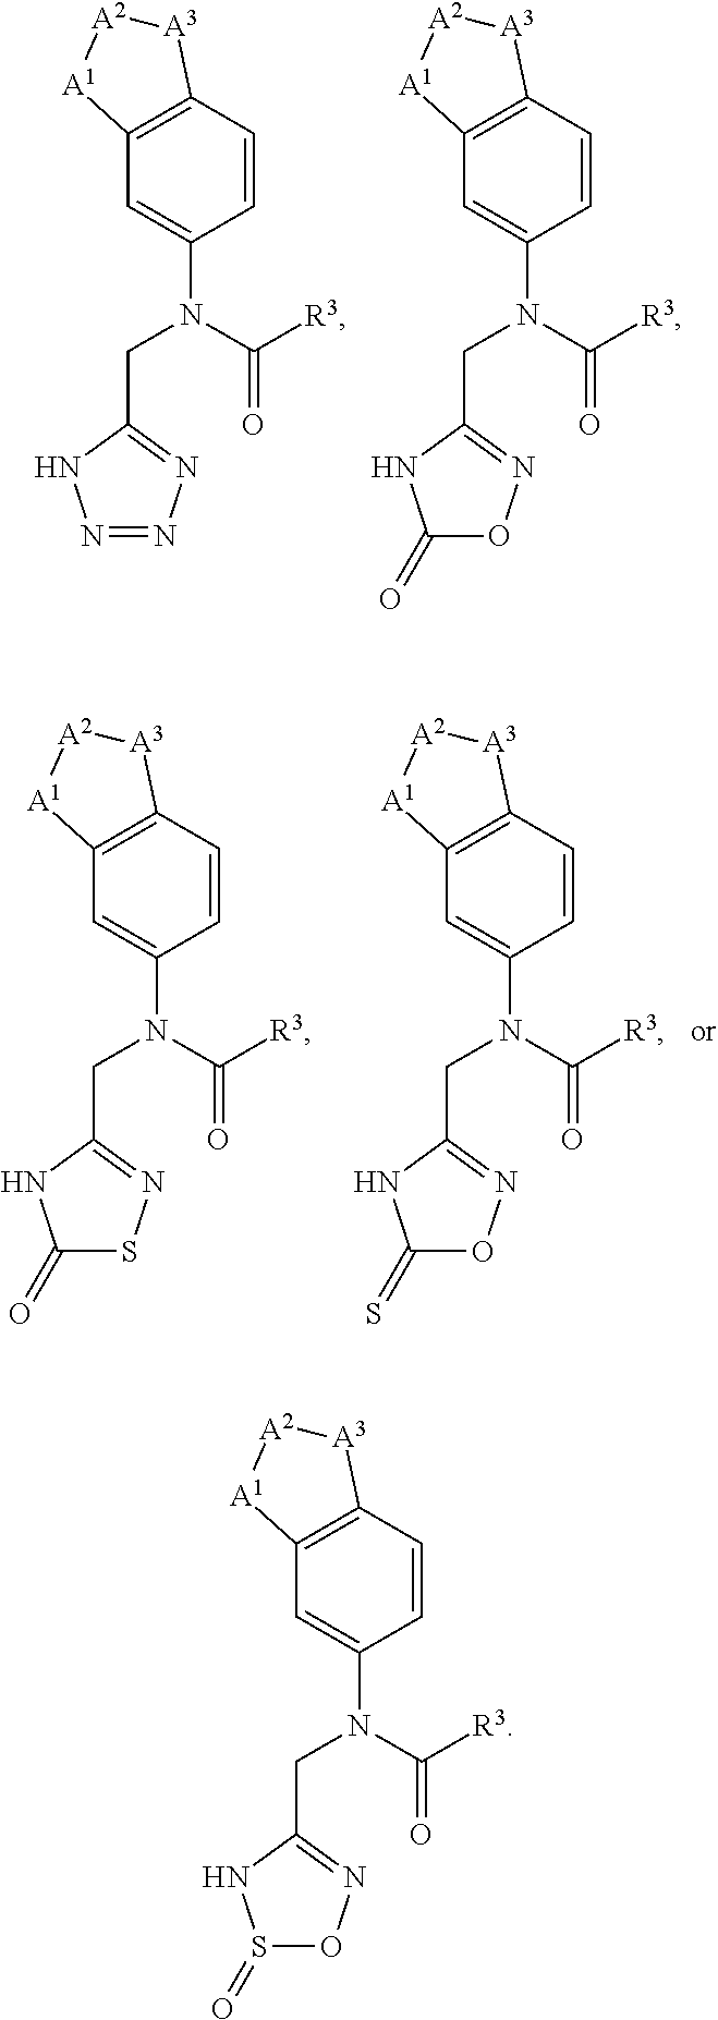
C12=C(C=CC(N(C([R3])=O)CC3=NSC(=O)N3)=C1)[A3][A2][A1]2.C12=C(C=CC(N(C([R3])=O)CC3=NOC(=S)N3)=C1)[A3][A2][A1]2.C12=C(C=CC(N(C([R3])=O)CC3=NN=NN3)=C1)[A3][A2][A1]2.C12=C(C=CC(N(C([R3])=O)CC3=NOC(=O)N3)=C1)[A3][A2][A1]2.C12=C(C=CC(N(C([R3])=O)CC3=NOS(=O)N3)=C1)[A3][A2][A1]2
